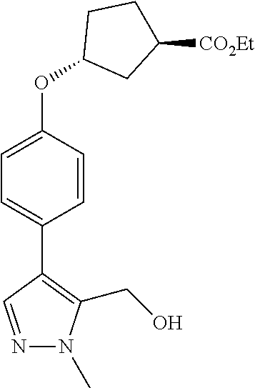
C1=C(OC2CC([CO2Et])CC2)C=CC(C2=C(CO)N(C)N=C2)=C1
